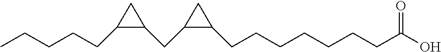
CCCCCC1C(CC2C(CCCCCCCC(O)=O)C2)C1
